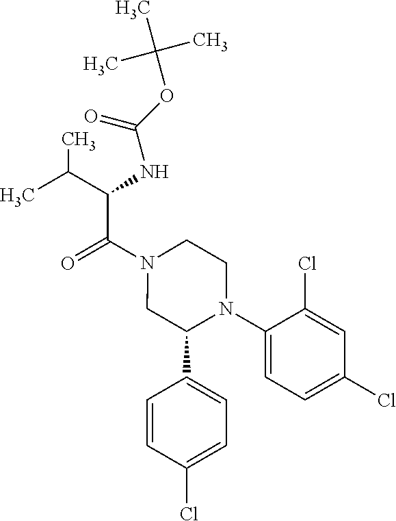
O=C(N1CC(C2=CC=C(Cl)C=C2)N(C2=CC=C(Cl)C=C2Cl)CC1)C(C(C)C)NC(OC(C)(C)C)=O
